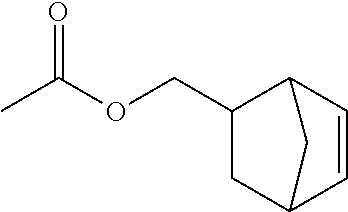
C1(COC(C)=O)CC2C=CC1C2
